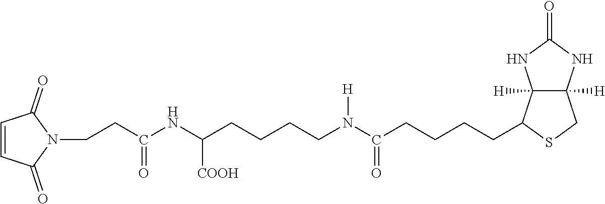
C12([H])C([H])(C(CCCCC(=O)N([H])CCCCC(NC(CCN3C(=O)C=CC3=O)=O)[COOH])SC1)NC(=O)N2
